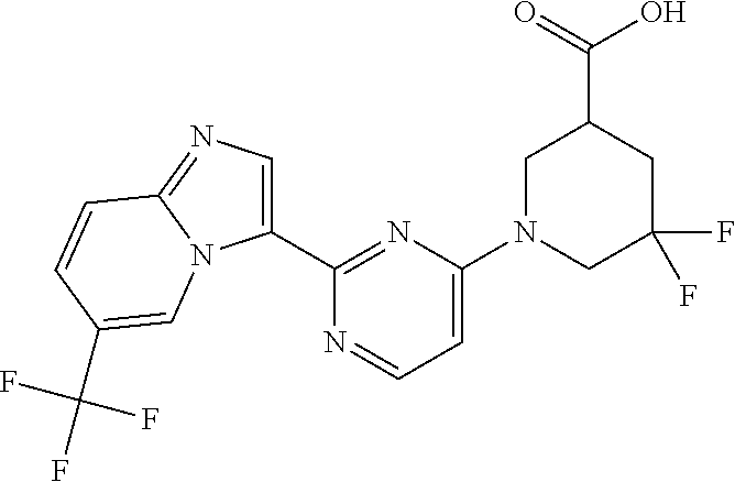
C1(C2=NC(N3CC(F)(F)CC(C(=O)O)C3)=CC=N2)=CN=C2N1C=C(C(F)(F)F)C=C2
